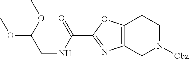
C12=C(CN([Cbz])CC1)N=C(C(=O)NCC(OC)OC)O2
